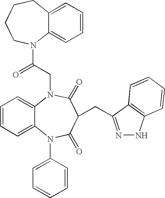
C12=CC=CC=C1N(C(=O)CN1C3=CC=CC=C3N(C3=CC=CC=C3)C(=O)C(CC3=NNC4=C3C=CC=C4)C1=O)CCCC2
